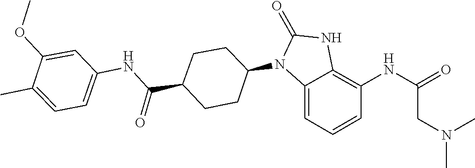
C1(=O)NC2=C(NC(=O)CN(C)C)C=CC=C2N1C1CCC(C(NC2=CC=C(C)C(OC)=C2)=O)CC1
